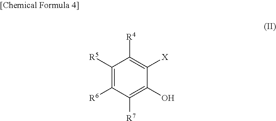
C1([R5])=C([R6])C([R7])=C(O)C([X])=C1[R4]
